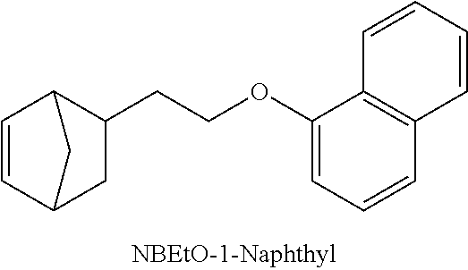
C1=CC2C(CCOC3=CC=CC4=C3C=CC=C4)CC1C2
